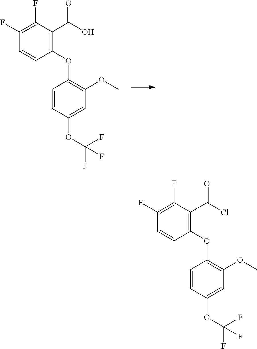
C1=C(OC(F)(F)F)C=CC(OC2=C(C(O)=O)C(F)=C(F)C=C2)=C1OC.C1=C(OC(F)(F)F)C=CC(OC2=C(C(Cl)=O)C(F)=C(F)C=C2)=C1OC
